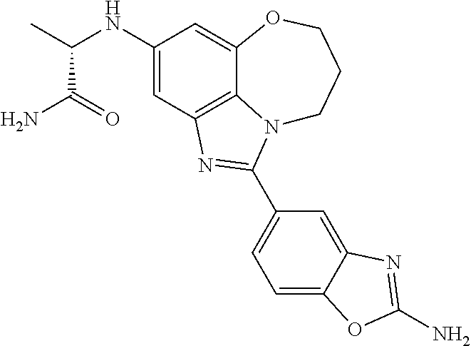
C1(NC(C)C(N)=O)=CC2=C3C(=C1)OCCCN3C(C1=CC=C3C(=C1)N=C(N)O3)=N2
